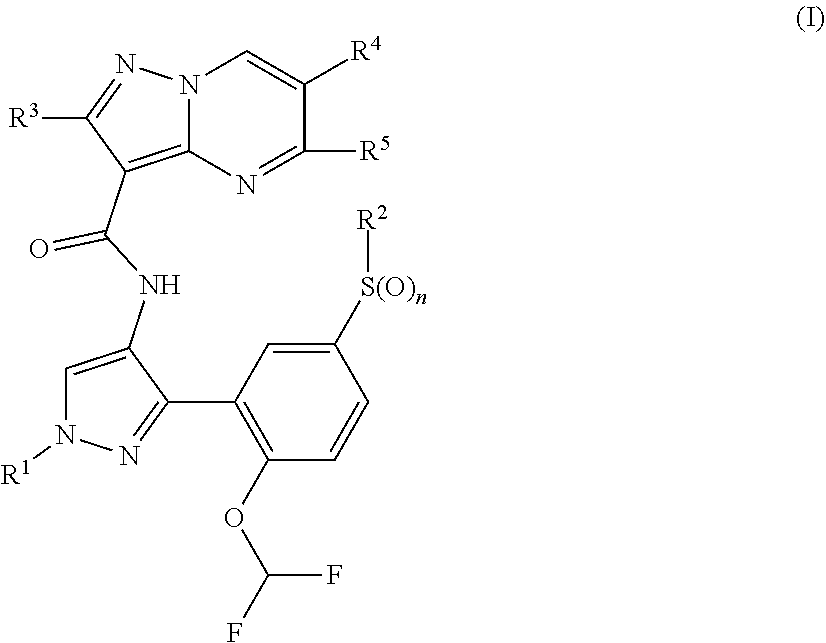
C1(C(NC2=CN([R1])N=C2C2=C(OC(F)F)C=CC([S(O)n][R2])=C2)=O)=C2N(N=C1[R3])C=C([R4])C([R5])=N2
